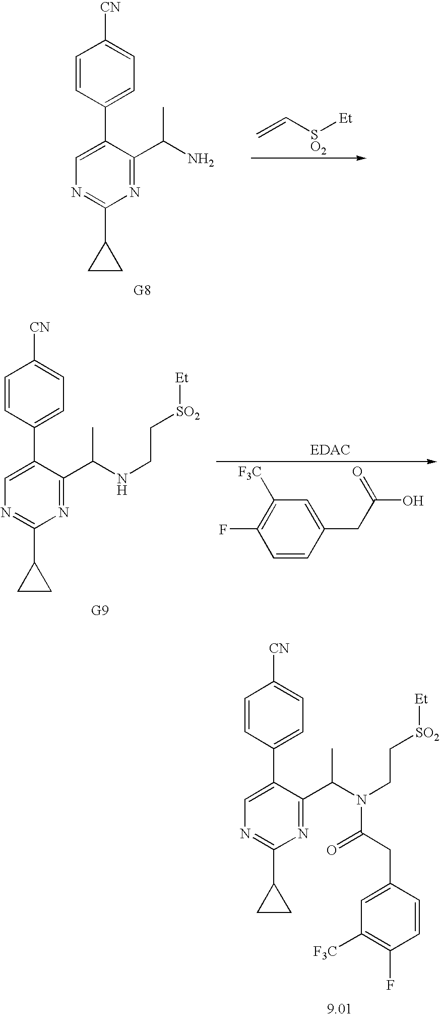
C=C[SO2][Et].C1=CC(C2=CN=C(C3CC3)N=C2C(N)C)=CC=C1[CN].C1=CC(C2=CN=C(C3CC3)N=C2C(NCC[SO2][Et])C)=CC=C1[CN].C1=CC(CC(O)=O)=CC([F3C])=C1F.C1=CC(C2=CN=C(C3CC3)N=C2C(N(CC[SO2][Et])C(CC2=CC([F3C])=C(F)C=C2)=O)C)=CC=C1[CN]
